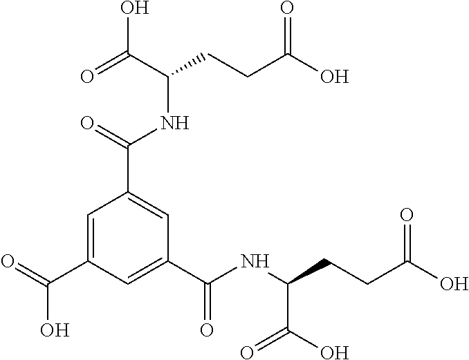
C1=C(C(=O)O)C=C(C(NC(CCC(O)=O)C(O)=O)=O)C=C1C(=O)NC(C(O)=O)CCC(O)=O
